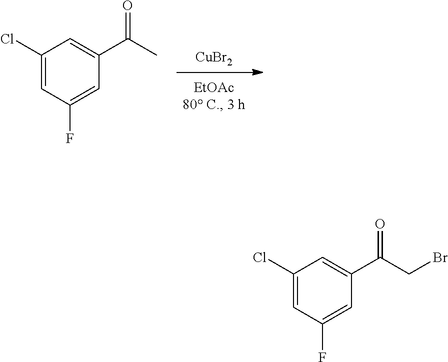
[CuBr2].C1(Cl)=CC(F)=CC(C(=O)C)=C1.C1(Cl)=CC(F)=CC(C(=O)CBr)=C1
